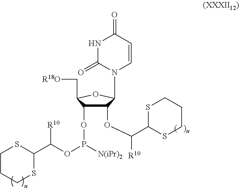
C1=CC(=O)NC(=O)N1C1OC(C[R18O])C(OP(OC(C2SCCCS2)[R10])[N(iPr)2])C1OC(C1SCCCS1)[R10]
